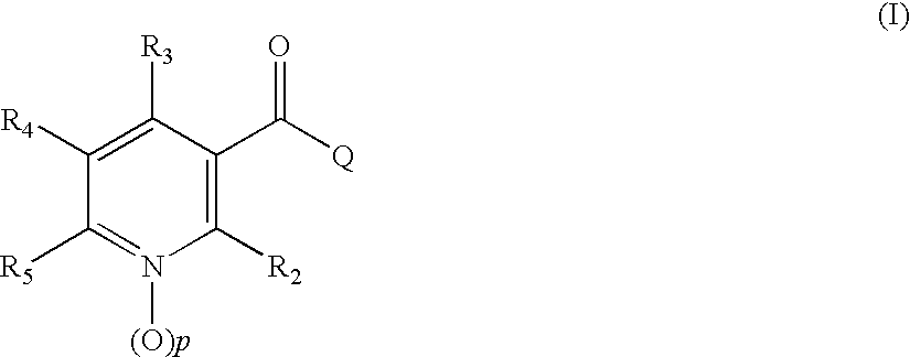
C1([R4])=C([R3])C(C([Q])=O)=C([R2])N([(O)p])=C1[R5]
